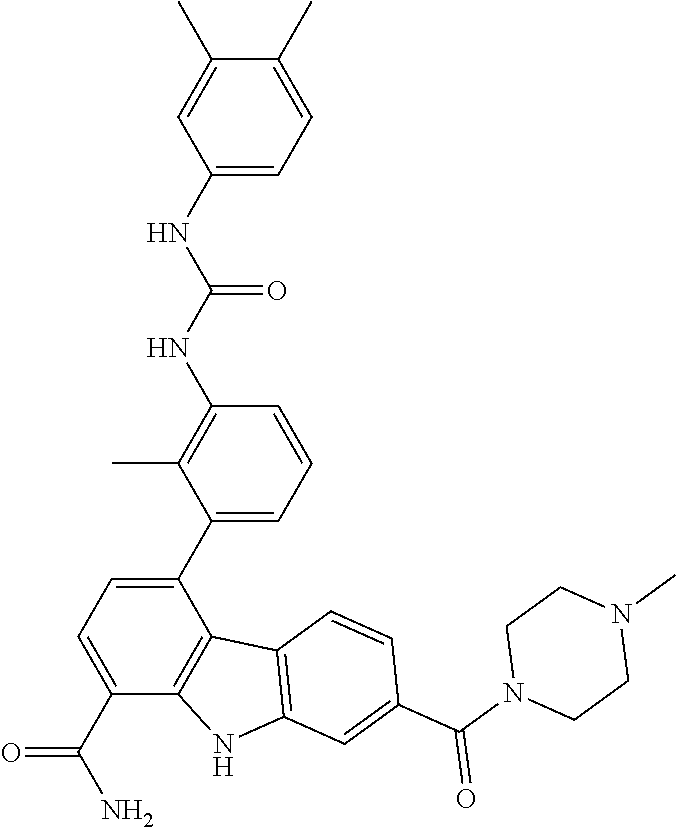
C1(C)=CC=C(NC(NC2=C(C)C(C3=CC=C(C(N)=O)C4=C3C3=C(N4)C=C(C(N4CCN(C)CC4)=O)C=C3)=CC=C2)=O)C=C1C
